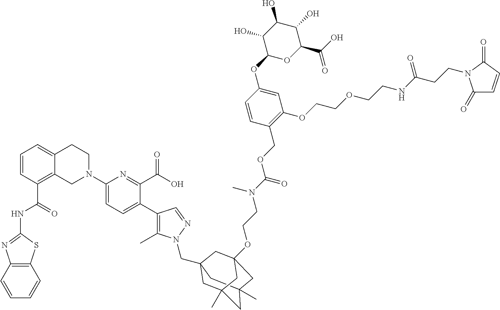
C12(C)CC3(CN4C(C)=C(C5=CC=C(N6CC7=C(C(NC8=NC9=C(C=CC=C9)S8)=O)C=CC=C7CC6)N=C5C(O)=O)C=N4)CC(C)(C1)CC(OCCN(C(OCC1=C(OCCOCCNC(CCN4C(=O)C=CC4=O)=O)C=C(OC4OC(C(O)=O)C(O)C(O)C4O)C=C1)=O)C)(C3)C2
